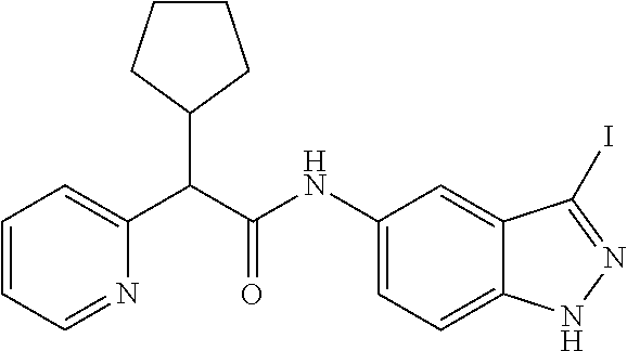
C1=CC=NC(C(C(NC2=CC=C3C(=C2)C(I)=NN3)=O)C2CCCC2)=C1
